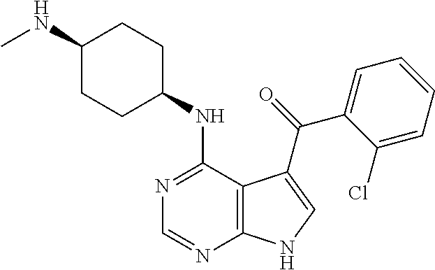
C1(NC)CCC(NC2=NC=NC3=C2C(C(=O)C2=CC=CC=C2Cl)=CN3)CC1
